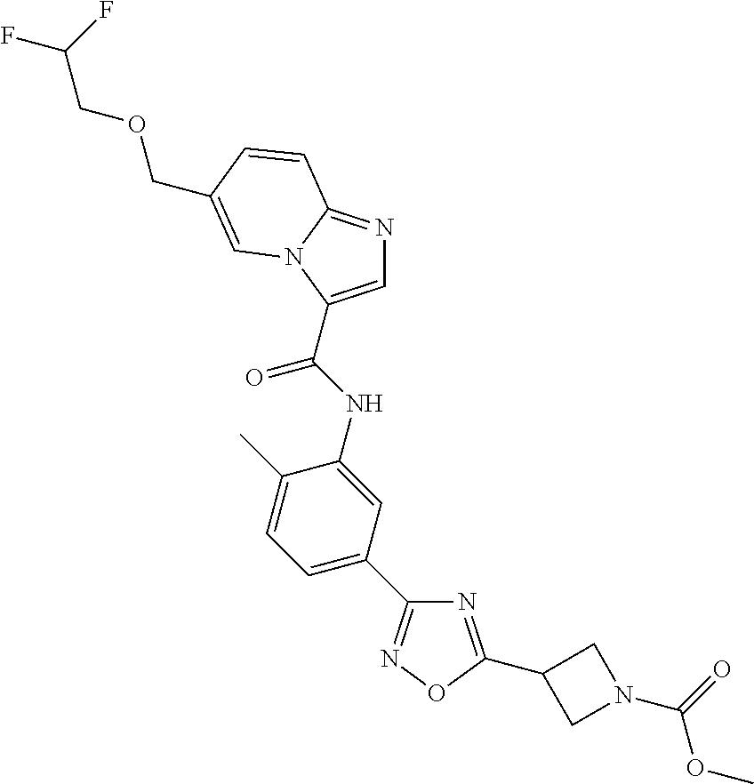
C1=C(C(NC2=CC(C3=NOC(C4CN(C(=O)OC)C4)=N3)=CC=C2C)=O)N2C(=N1)C=CC(COCC(F)F)=C2
